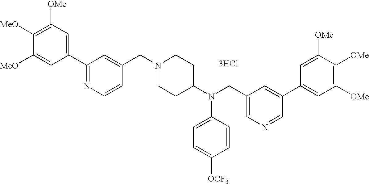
C1([OMe])=C([MeO])C([MeO])=CC(C2=NC=CC(CN3CCC(N(CC4=CN=CC(C5=CC([OMe])=C([OMe])C([OMe])=C5)=C4)C4=CC=C([OCF3])C=C4)CC3)=C2)=C1.[3HCl]
